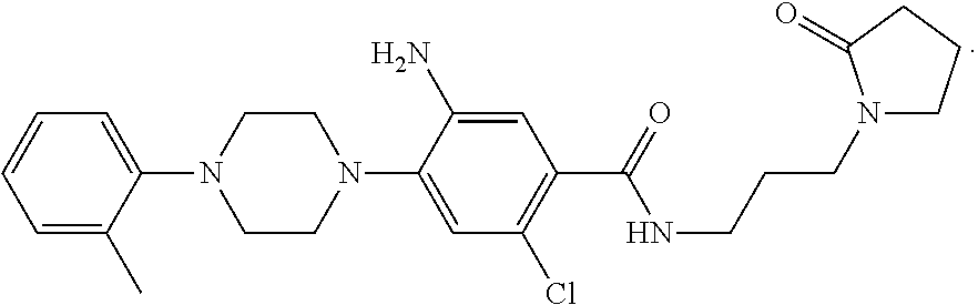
C1=C(C)C(N2CCN(C3=CC(Cl)=C(C(=O)NCCCN4CCCC4=O)C=C3N)CC2)=CC=C1
